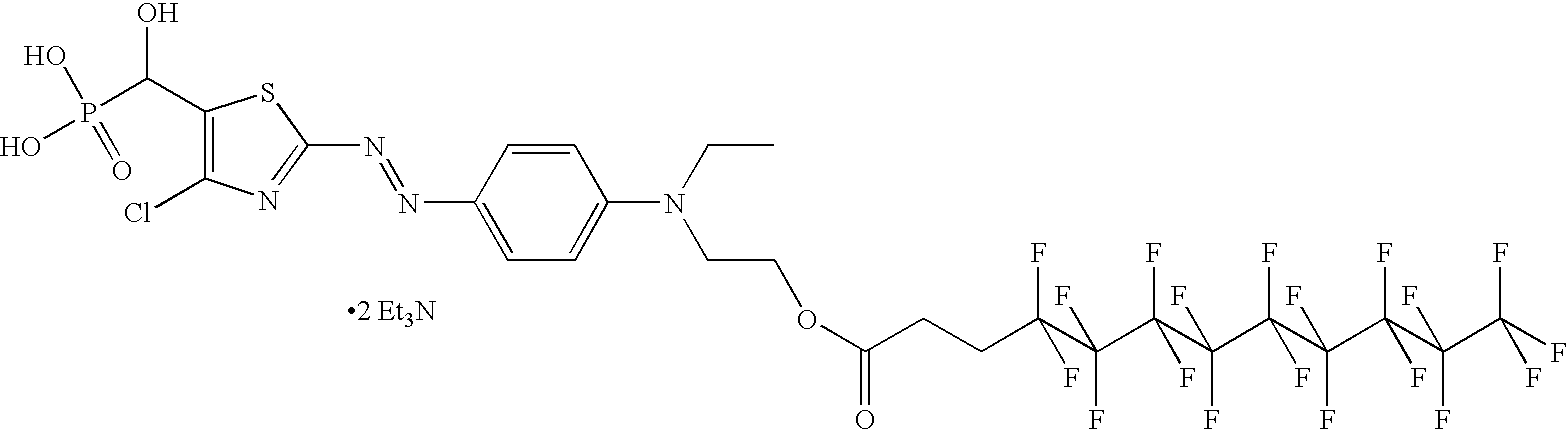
C1(C(P(O)(O)=O)O)=C(Cl)N=C(N=NC2=CC=C(N(CCOC(CCC(C(C(C(C(C(C(C(C(F)(F)F)(F)F)(F)F)(F)F)(F)F)(F)F)(F)F)(F)F)(F)F)=O)CC)C=C2)S1
